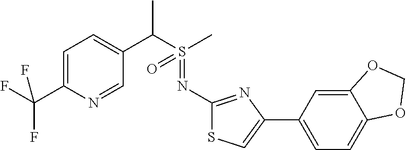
C1=C(C(F)(F)F)N=CC(C(S(C)(=O)=NC2=NC(C3=CC=C4C(=C3)OCO4)=CS2)C)=C1
